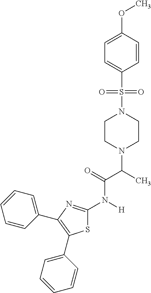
S1C(N([H])C(=O)C(C)N2CCN(S(=O)(=O)C3=CC=C(OC)C=C3)CC2)=NC(C2=CC=CC=C2)=C1C1=CC=CC=C1
